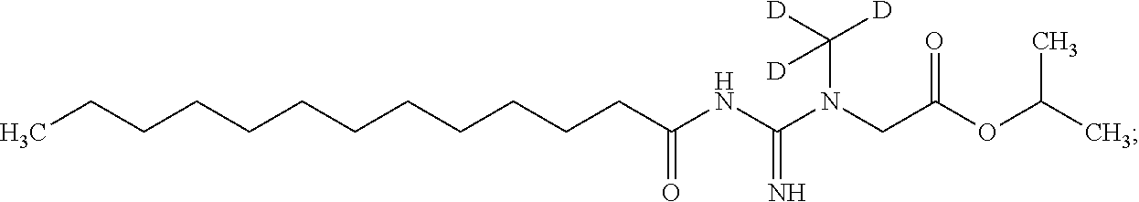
C(CCCCCCCCCC(=O)NC(N(CC(OC(C)C)=O)C([D])([D])[D])=N)CC
